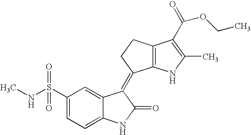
C12=C(NC(C)=C1C(=O)OCC)C(=C1C3=CC(S(NC)(=O)=O)=CC=C3NC1=O)CC2
